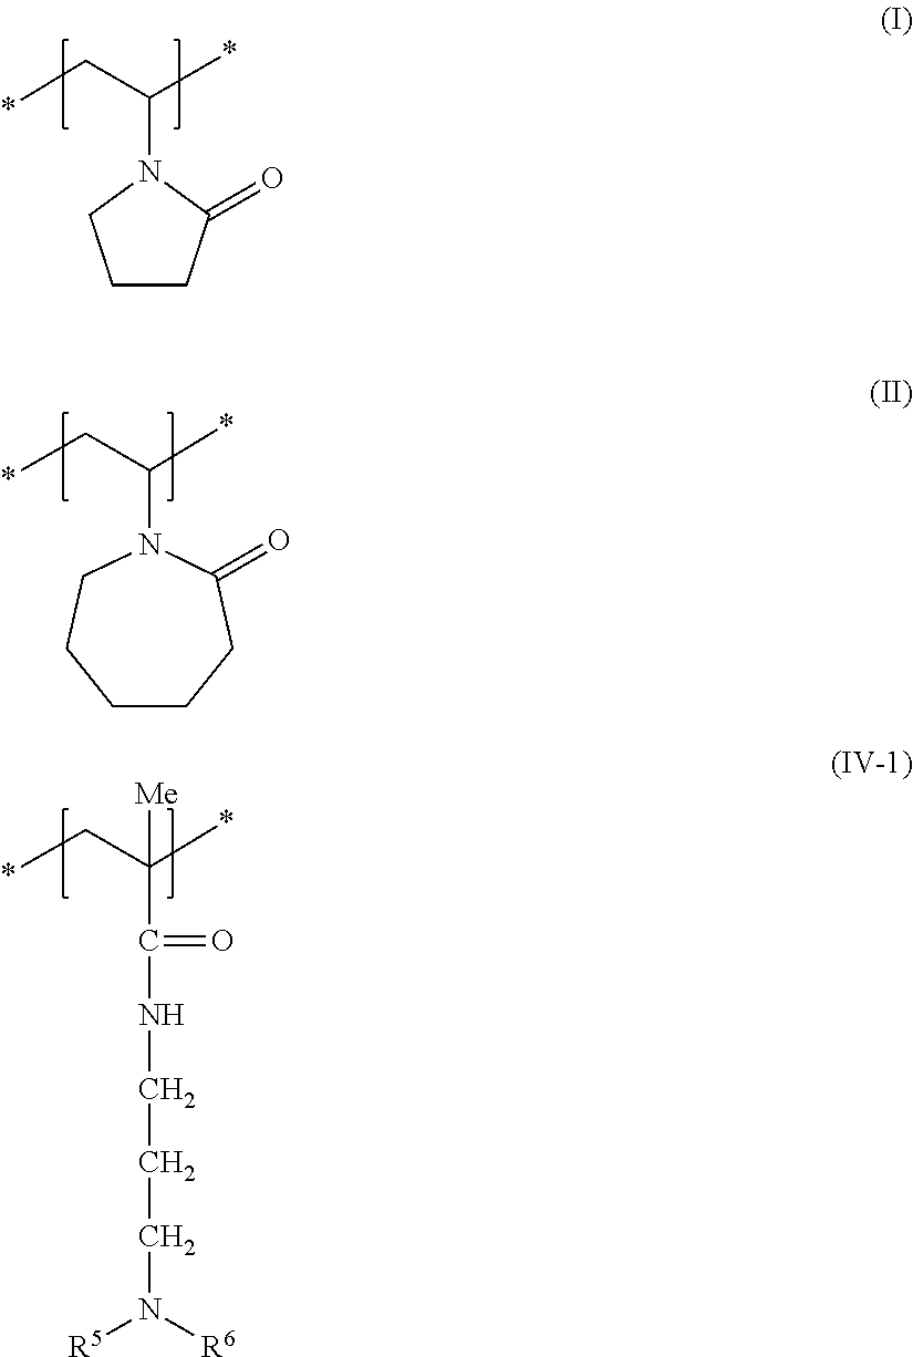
C(N1CCCC1=O)(C*)*.C(N1CCCCCC1=O)(C*)*.C(C(NCCCN([R5])[R6])=O)(C*)(*)[Me]
